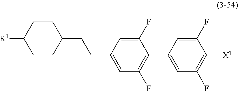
C1CC([R1])CCC1CCC1=CC(F)=C(C2=CC(F)=C([X1])C(F)=C2)C(F)=C1
